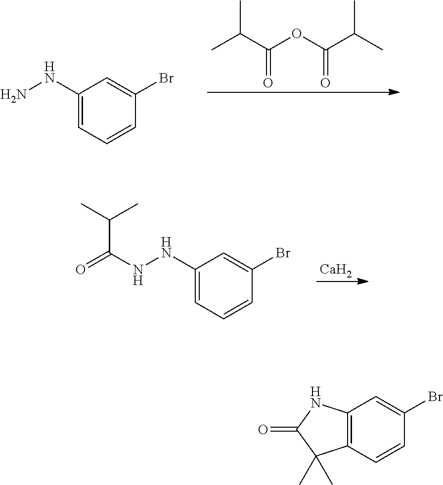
C1(NN)=CC=CC(Br)=C1.CC(C(OC(C(C)C)=O)=O)C.C1(NNC(=O)C(C)C)=CC=CC(Br)=C1.[Ca].C12=C(C=CC(Br)=C1)C(C)(C)C(=O)N2
